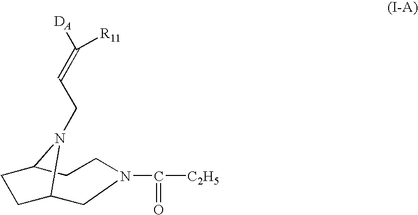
C1C2CCC(CCN1C([C2H5])=O)N2CC=C([DA])[R11]
